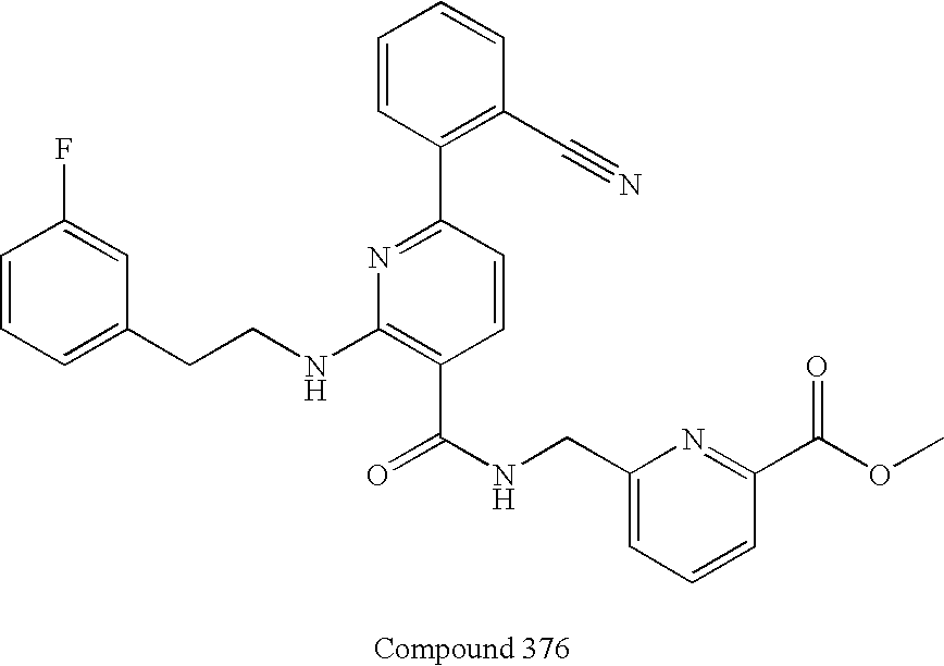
C1=CC=C(CCNC2=C(C(NCC3=CC=CC(C(OC)=O)=N3)=O)C=CC(C3=C(C#N)C=CC=C3)=N2)C=C1F
